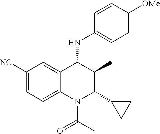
C1([NC])=CC=C2C(=C1)C(NC1=CC=C([OMe])C=C1)C(C)C(C1CC1)N2C(C)=O
